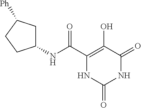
C1(C(=O)NC2CC([Ph])CC2)=C(O)C(=O)NC(=O)N1
